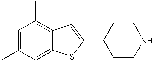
C12=CC(C)=CC(C)=C1C=C(C1CCNCC1)S2
